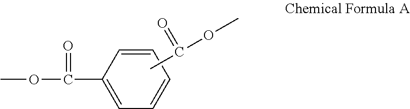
C1(C(=O)OC)=CC=CC=C1.CC(OC)=O
